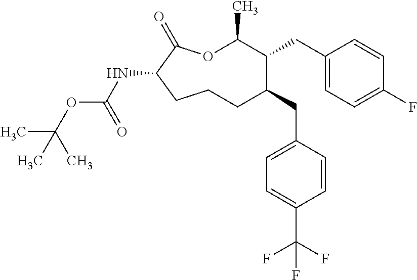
O1C(C)C(CC2=CC=C(F)C=C2)C(CC2=CC=C(C(F)(F)F)C=C2)CCCC(NC(OC(C)(C)C)=O)C1=O
